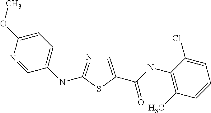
C1=C(C(NC2=C(C)C=CC=C2Cl)=O)SC(NC2=CC=C(OC)N=C2)=N1
